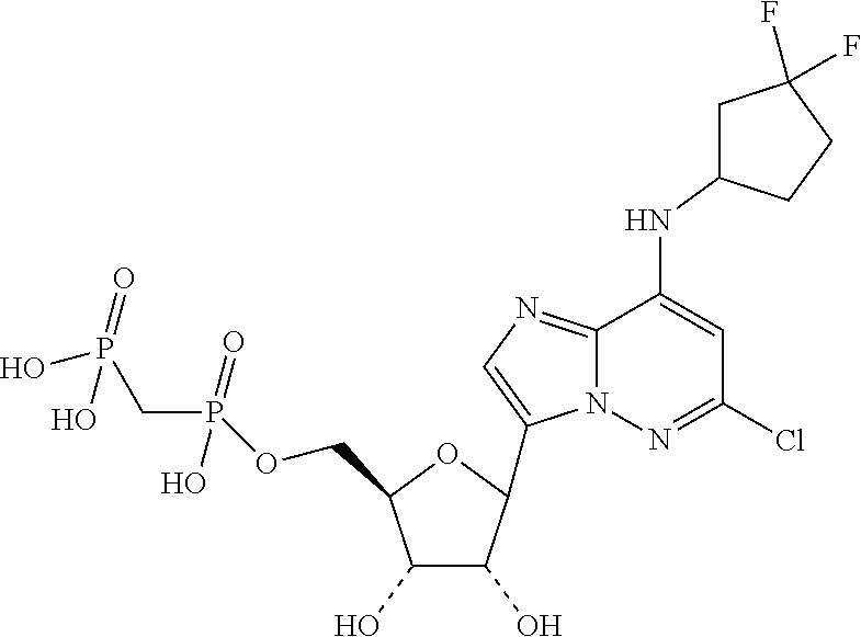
C1(O)C(O)C(C2=CN=C3N2N=C(Cl)C=C3NC2CCC(F)(F)C2)OC1COP(CP(O)(O)=O)(O)=O
